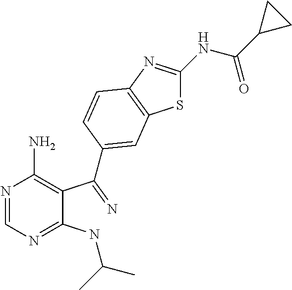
N1=CN=C(NC(C)C)C(C(=N)C2=CC3=C(N=C(NC(C4CC4)=O)S3)C=C2)=C1N
